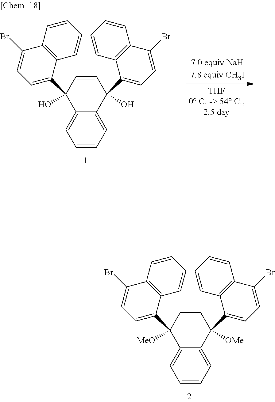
C1=C2C(=CC=C1)C([OMe])(C1=CC=C(Br)C3=C1C=CC=C3)C=CC2(C1=CC=C(Br)C2=C1C=CC=C2)[MeO].C1=C2C(=CC=C1)C(O)(C1=CC=C(Br)C3=C1C=CC=C3)C=CC2(C1=CC=C(Br)C2=C1C=CC=C2)O
